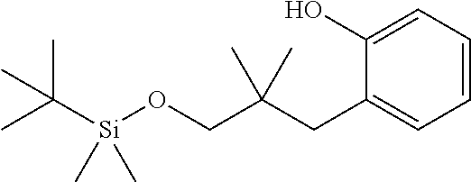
C1(CC(CO[Si](C(C)(C)C)(C)C)(C)C)=CC=CC=C1O
